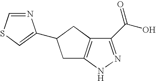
C1(C(O)=O)=NNC2=C1CC(C1=CSC=N1)C2
